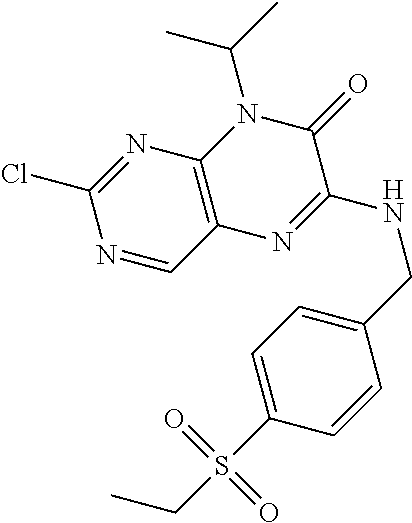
N1=CC2=C(N=C1Cl)N(C(C)C)C(=O)C(NCC1=CC=C(S(=O)(=O)CC)C=C1)=N2
